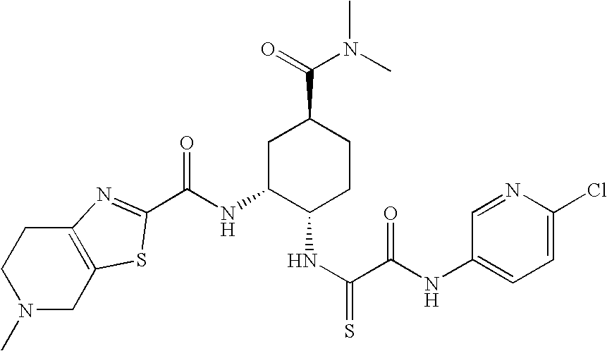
N1(C)CC2=C(CC1)N=C(C(NC1C(NC(=S)C(NC3=CC=C(Cl)N=C3)=O)CCC(C(=O)N(C)C)C1)=O)S2
